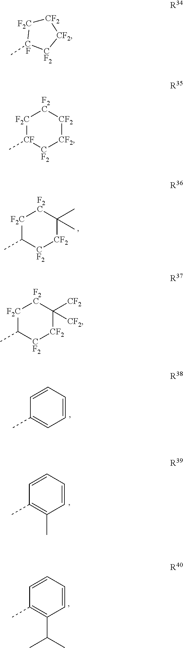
[CF2]1[F2C][CF](C)[CF2][CF2]1.[R34].[F2C]1[CF](C)[CF2][CF2][CF2][F2C]1.[R35].[F2C]1C(C)[CF2][CF2]C(C)(C)[F2C]1.[R36].[F2C]1C(C)[CF2][CF2]C([CF2])([CF2])[F2C]1.[R37].C1=CC=CC(C)=C1.[R38].C1=CC=CC(C)=C1C.[R39].C1=CC=CC(C)=C1C(C)C.[R40]
